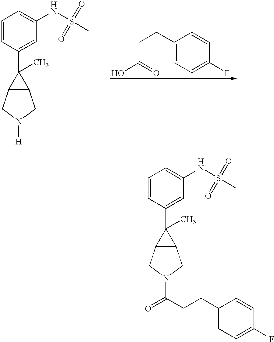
C1=CC(C2(C)C3C2CN([H])C3)=CC(NS(=O)(C)=O)=C1.C1(CCC(O)=O)=CC=C(F)C=C1.C1=CC(C2(C)C3C2CN(C(=O)CCC2=CC=C(F)C=C2)C3)=CC(NS(=O)(C)=O)=C1
